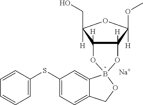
[Na].C12([H])C([H])(C(CO)([H])OC1(OC)[H])OB1(O2)C2=CC(SC3=CC=CC=C3)=CC=C2CO1
